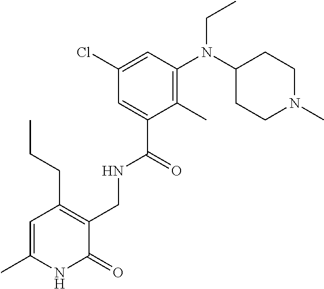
C1=C(C)NC(=O)C(CNC(C2=CC(Cl)=CC(N(C3CCN(C)CC3)CC)=C2C)=O)=C1CCC
